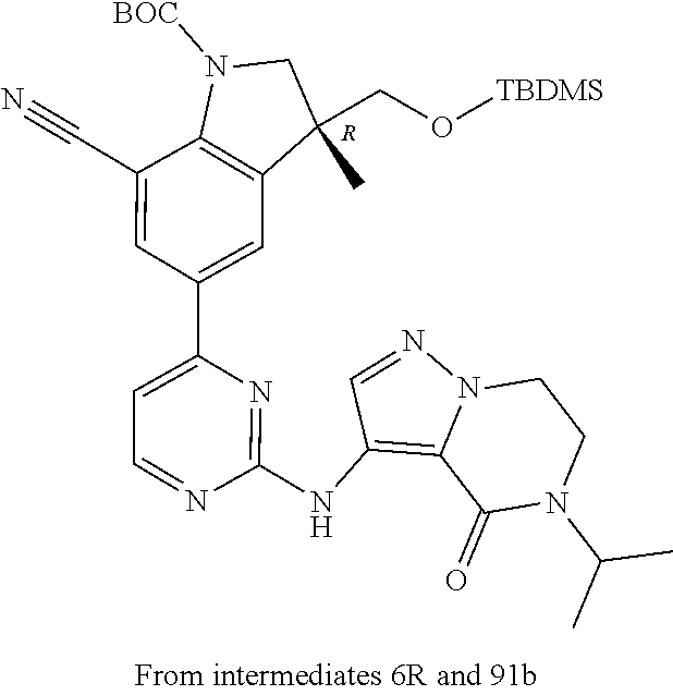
C1N([BOC])C2=C(C1(C)CO[TBDMS])C=C(C1=CC=NC(NC3=C4N(N=C3)CCN(C(C)C)C4=O)=N1)C=C2C#N.[R]
